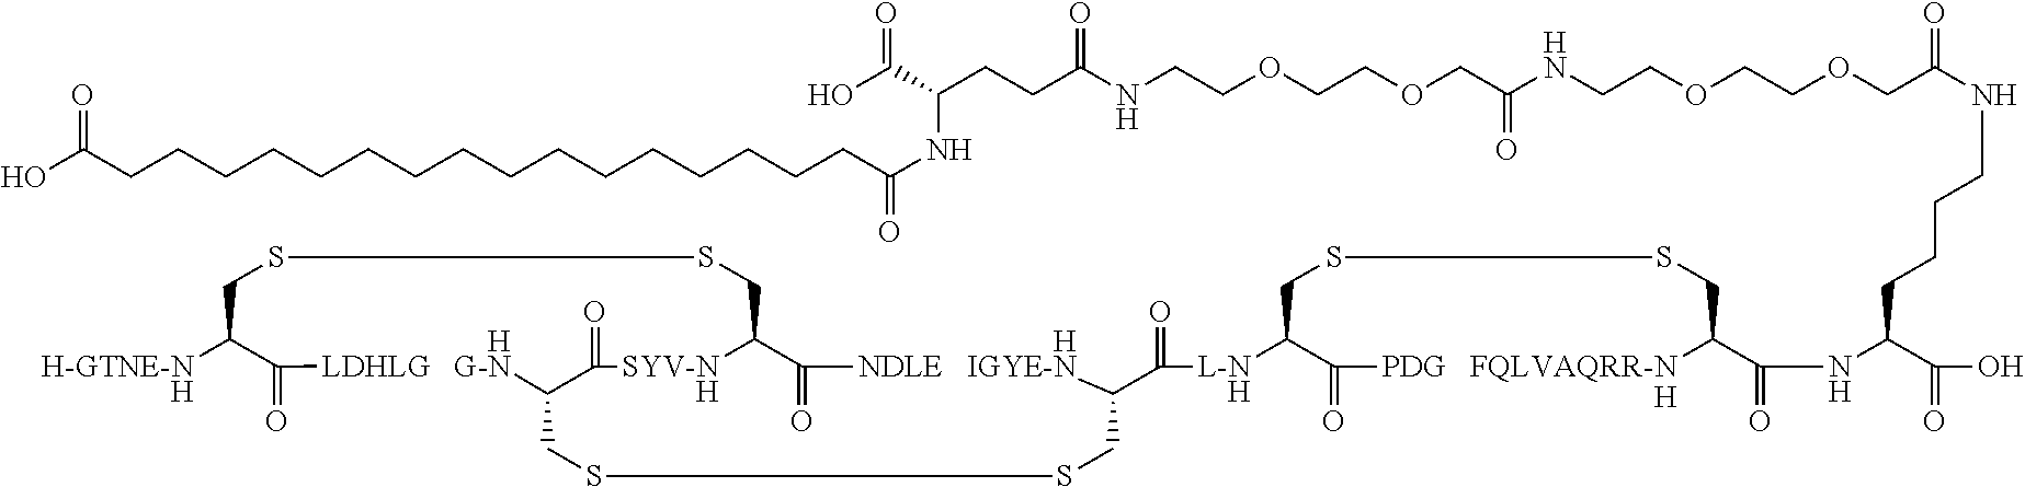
[H-GTNE-NH]C1C(=O)[HLDHLG   G-N]C2C(=O)[SYV-NH]C(CSSC1)C(=O)[HNDLE   IGYE-N]C(C(=O)[L-NH]C1C(=O)[PDG   FQLVAQRR-NH]C(C(=O)NC(C(=O)O)CCCCNC(COCCOCCNC(COCCOCCNC(CCC(C(O)=O)NC(CCCCCCCCCCCCCCCCC(O)=O)=O)=O)=O)=O)CSSC1)CSSC2
